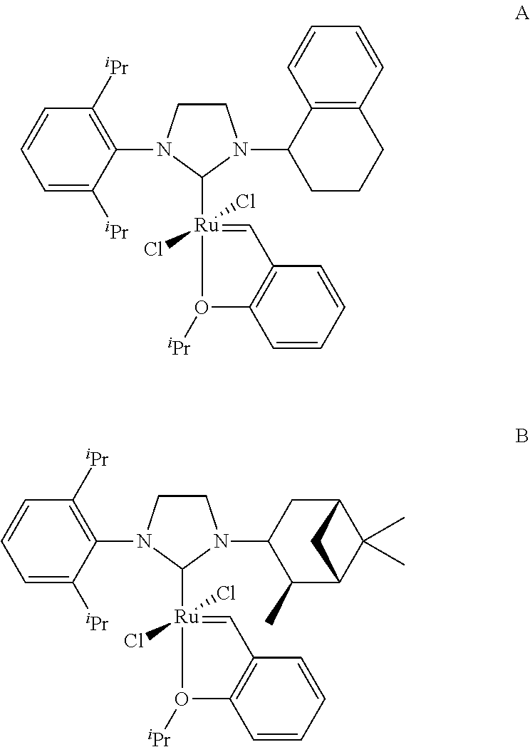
C1=C([iPr])C(N2CCN(C3CCCC4=C3C=CC=C4)C2[Ru]2(Cl)(Cl)=CC3=C(C=CC=C3)O2[iPr])=C([iPr])C=C1.C1=C([iPr])C(N2CCN(C3C(C)C4C(C)(C)C(C3)C4)C2[Ru]2(Cl)(Cl)=CC3=C(C=CC=C3)O2[iPr])=C([iPr])C=C1
